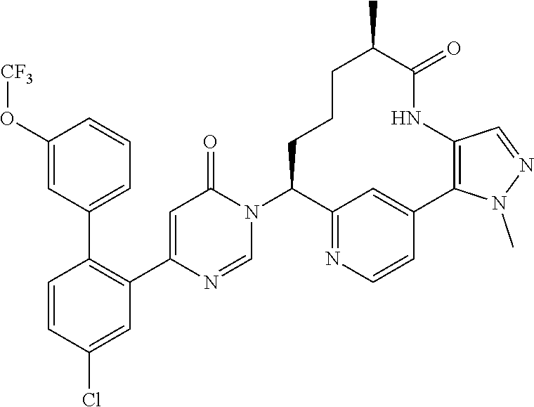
C1=CC(Cl)=CC(C2=CC(=O)N(C3C4=NC=CC(=C4)C4=C(NC(=O)C(C)CCC3)C=NN4C)C=N2)=C1C1=CC=CC(O[CF3])=C1
